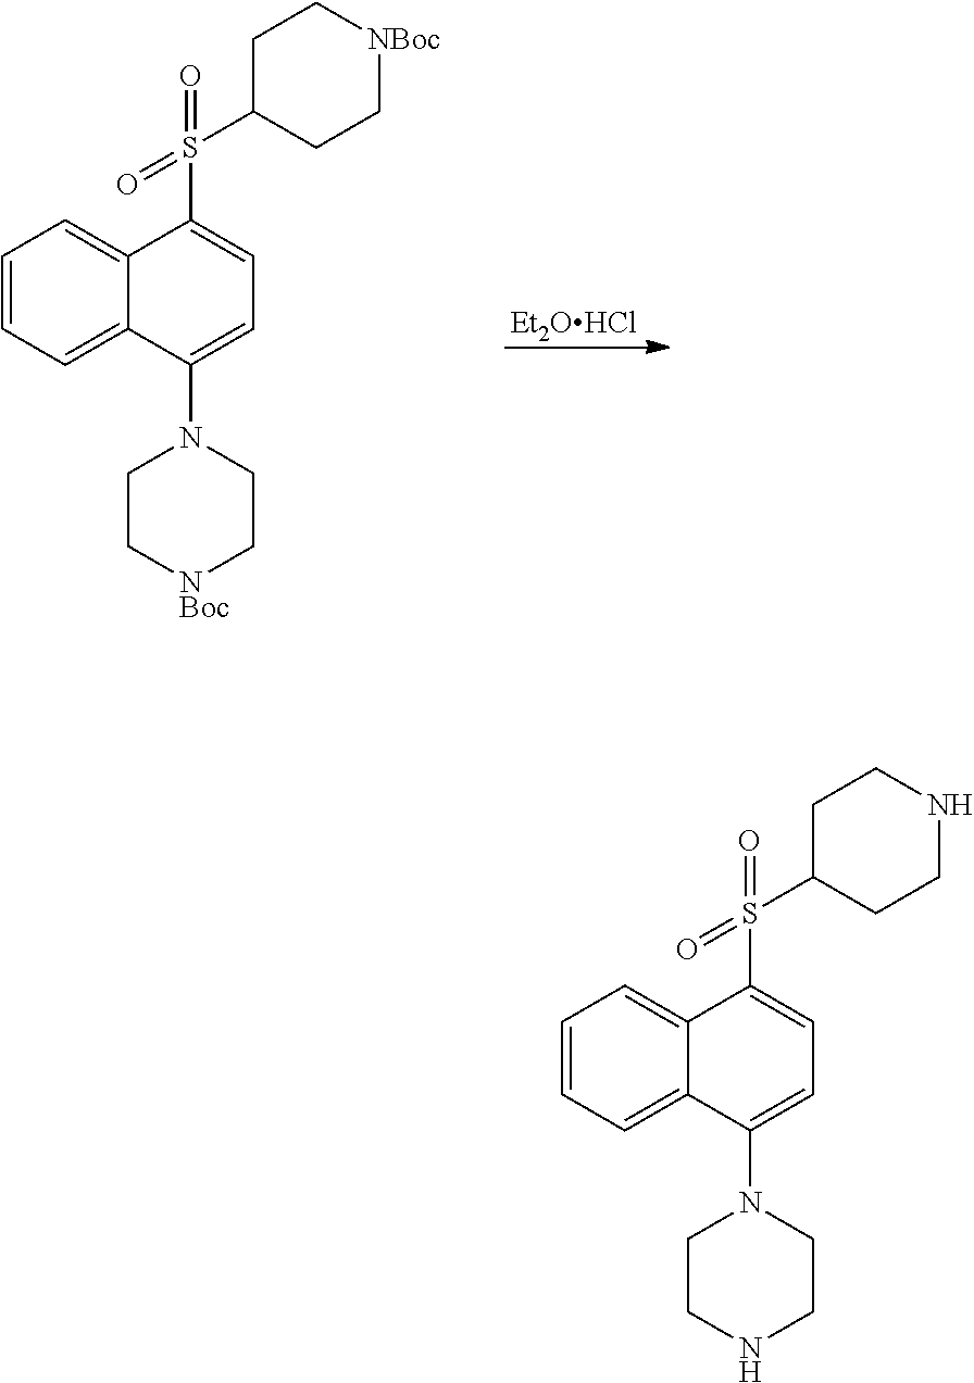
C1=CC=C2C(=C1)C(S(C1CCNCC1)(=O)=O)=CC=C2N1CCNCC1.[Et2OHCl].C1=CC=C2C(=C1)C(S(C1CC[NBoc]CC1)(=O)=O)=CC=C2N1CC[NBoc]CC1
